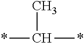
*C(C)*
